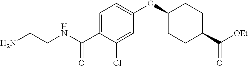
NCCNC(C1=CC=C(OC2CCC(C([OEt])=O)CC2)C=C1Cl)=O
